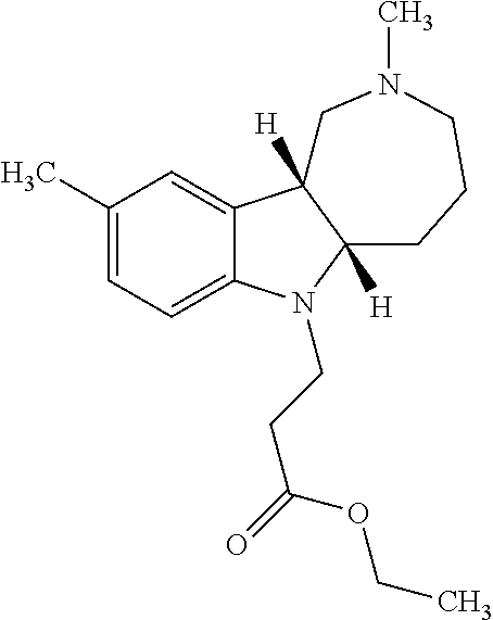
C1(C)=CC=C2C(=C1)C1([H])C([H])(N2CCC(=O)OCC)CCCN(C)C1
